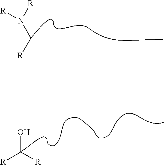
C([R])N([R])[R].OC([R])[R]
